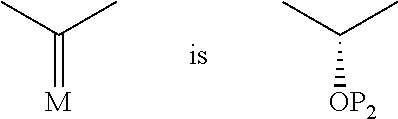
C(=[M])(C)C.C([OP2])(C)C
